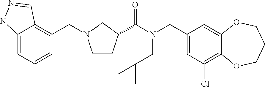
C1(CN(C(=O)C2CCN(CC3=C4C(=CC=C3)NN=C4)C2)CC(C)C)=CC(Cl)=C2C(=C1)OCCCO2
